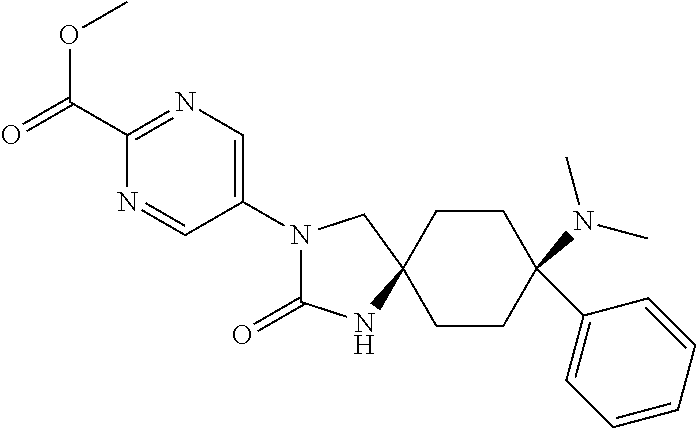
N1(C2=CN=C(C(=O)OC)N=C2)C(=O)NC2(C1)CCC(N(C)C)(C1=CC=CC=C1)CC2
